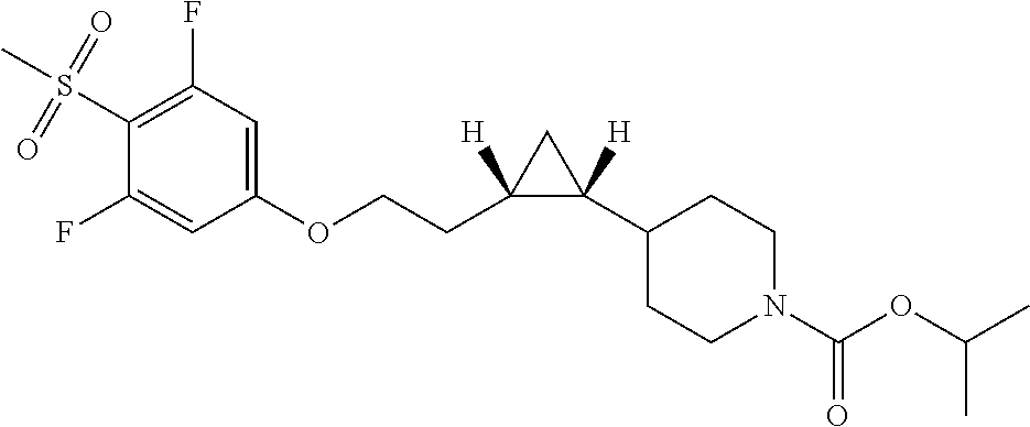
S(C1=C(F)C=C(OCCC2([H])C(C3CCN(C(=O)OC(C)C)CC3)([H])C2)C=C1F)(=O)(=O)C
